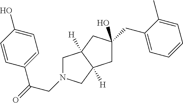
C1C(CC2=CC=CC=C2C)(O)CC2([H])C1([H])CN(CC(=O)C1=CC=C(O)C=C1)C2
